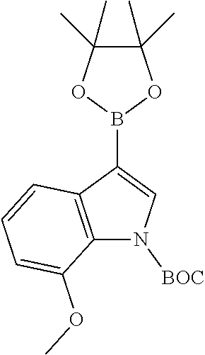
C12=C(C(B3OC(C)(C)C(C)(C)O3)=CN1[BOC])C=CC=C2OC
